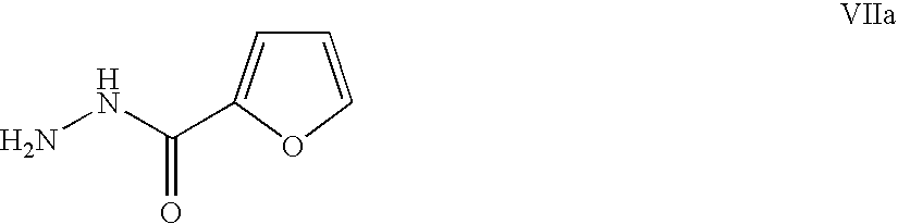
C1=COC(C(NN)=O)=C1
